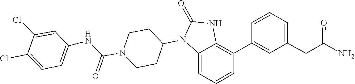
C1(=O)NC2=C(C3=CC(CC(=O)N)=CC=C3)C=CC=C2N1C1CCN(C(NC2=CC=C(Cl)C(Cl)=C2)=O)CC1
